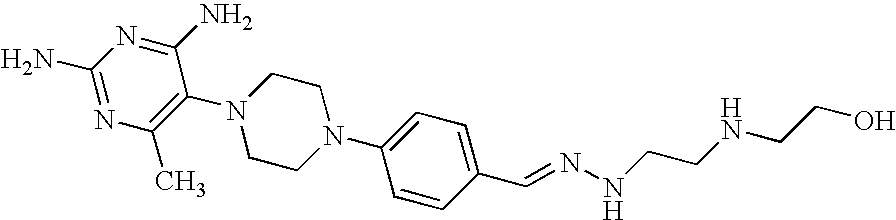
CC1=C(N2CCN(C3=CC=C(C=NNCCNCCO)C=C3)CC2)C(N)=NC(N)=N1
